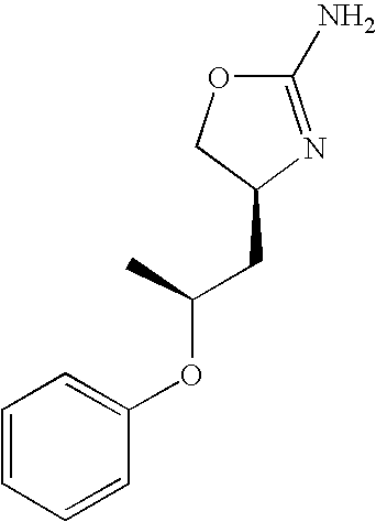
O1C(N)=NC(CC(OC2=CC=CC=C2)C)C1
